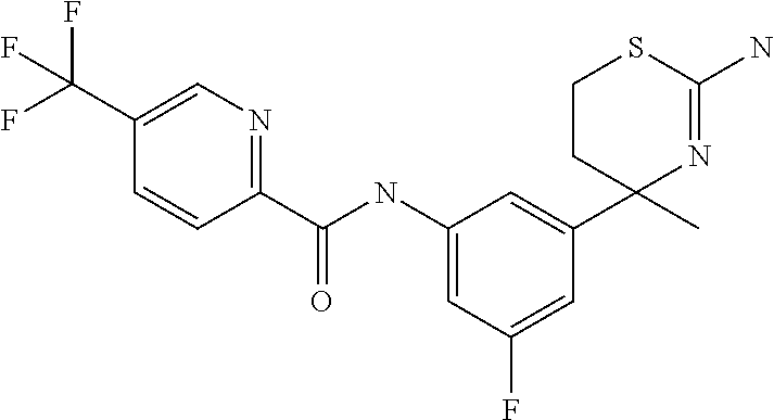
C1(NC(C2=NC=C(C(F)(F)F)C=C2)=O)=CC(F)=CC(C2(C)N=C(N)SCC2)=C1
